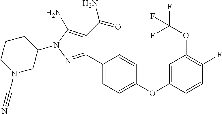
C1(C2=CC=C(OC3=CC(OC(F)(F)F)=C(F)C=C3)C=C2)=NN(C2CCCN(C#N)C2)C(N)=C1C(=O)N
